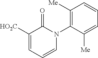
C1([Me])=C(N2C(=O)C([HO2C])=CC=C2)C([Me])=CC=C1
